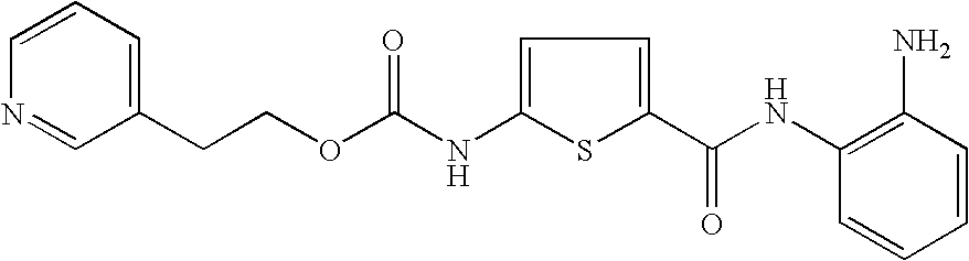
C1=CC=C(CCOC(NC2=CC=C(C(NC3=C(N)C=CC=C3)=O)S2)=O)C=N1
